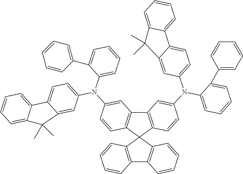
C12=C(C3(C4=C1C=C(N(C1=CC=CC=C1C1=CC=CC=C1)C1=CC=C5C(=C1)C(C)(C)C1=CC=CC=C51)C=C4)C1=C(C4=C3C=CC=C4)C=CC=C1)C=CC(N(C1=CC=C3C(=C1)C(C)(C)C1=CC=CC=C31)C1=CC=CC=C1C1=CC=CC=C1)=C2
